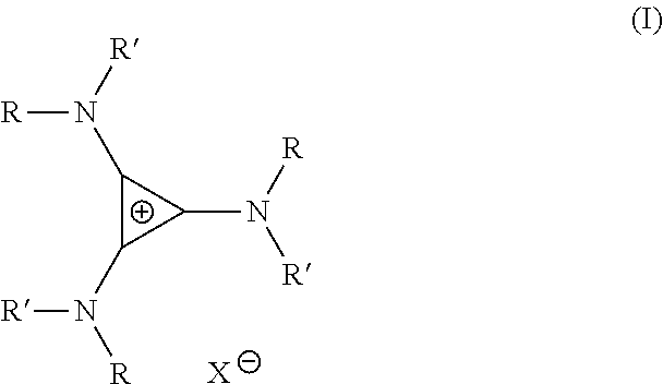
C1(N([R])[R])C(N([R])[R])C1N([R])[R].[X]
